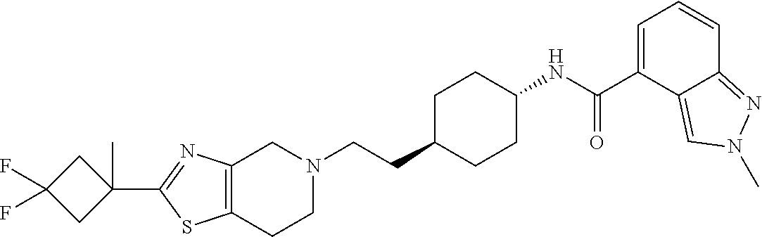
C12=C(CCN(CCC3CCC(NC(C4=CC=CC5=NN(C)C=C45)=O)CC3)C1)SC(C1(C)CC(F)(F)C1)=N2
